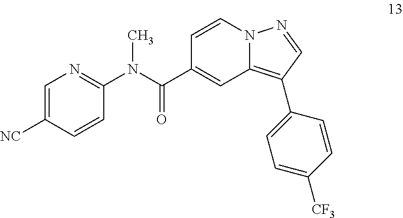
C1=CN2C(=C(C3=CC=C([CF3])C=C3)C=N2)C=C1C(N(C1=NC=C([NC])C=C1)C)=O
